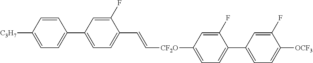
C1=CC([C3H7])=CC=C1C1=CC=C(C=C[CF2O]C2=CC=C(C3=CC=C([OCF3])C(F)=C3)C(F)=C2)C(F)=C1
